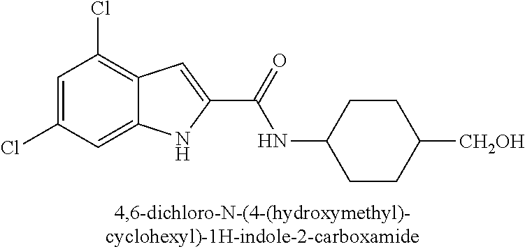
C12=CC(Cl)=CC(Cl)=C1C=C(C(=O)NC1CCC([CH2OH])CC1)N2
